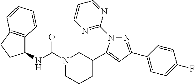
N1=C(C2=CC=C(F)C=C2)C=C(C2CN(C(NC3C4=C(CC3)C=CC=C4)=O)CCC2)N1C1=NC=CC=N1
